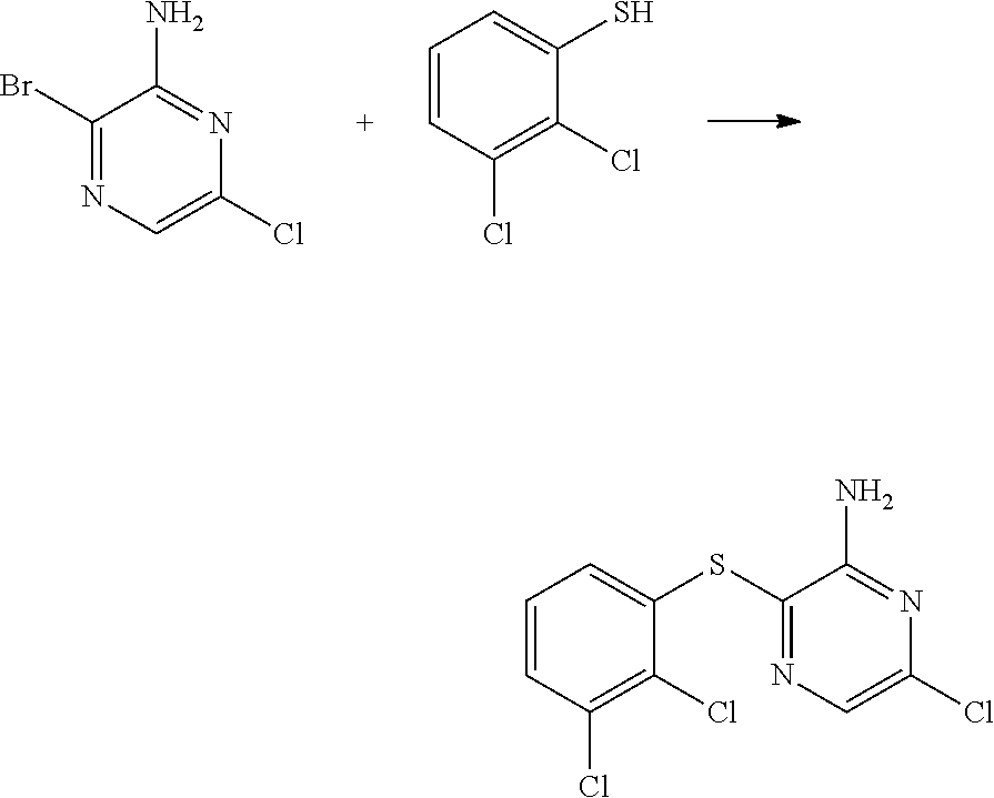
C1(Br)=NC=C(Cl)N=C1N.C1=CC(Cl)=C(Cl)C(S)=C1.C1(SC2=NC=C(Cl)N=C2N)=CC=CC(Cl)=C1Cl
